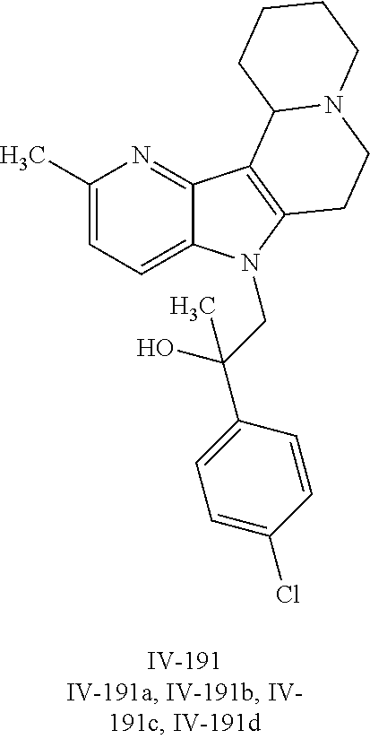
C1(C)=CC=C2C(=N1)C1=C(N2CC(C2=CC=C(Cl)C=C2)(O)C)CCN2C1CCCC2
